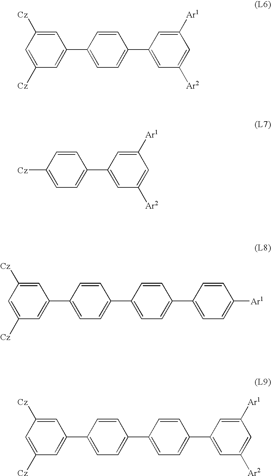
C1=C([Cz])C=C(C2=CC=C(C3=CC([Ar2])=CC([Ar1])=C3)C=C2)C=C1[Cz].[Cz]C1=CC=C(C2=CC([Ar2])=CC([Ar1])=C2)C=C1.C1=C([Cz])C=C(C2=CC=C(C3=CC=C(C4=CC=C([Ar1])C=C4)C=C3)C=C2)C=C1[Cz].C1=C([Cz])C=C(C2=CC=C(C3=CC=C(C4=CC([Ar2])=CC([Ar1])=C4)C=C3)C=C2)C=C1[Cz]
